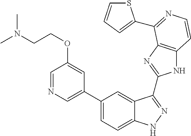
C1(C2=CN=CC(OCCN(C)C)=C2)=CC=C2C(=C1)C(C1=NC3=C(N1)C=CN=C3C1=CC=CS1)=NN2
